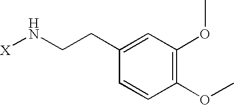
[X]NCCC1=CC(OC)=C(OC)C=C1
